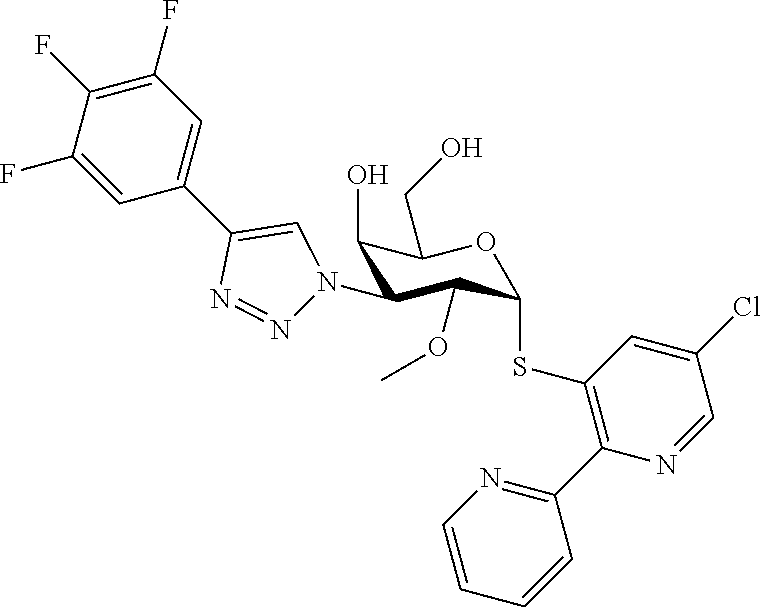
C1(O)C(N2N=NC(C3=CC(F)=C(F)C(F)=C3)=C2)C(OC)C(SC2=C(C3=NC=CC=C3)N=CC(Cl)=C2)OC1CO
